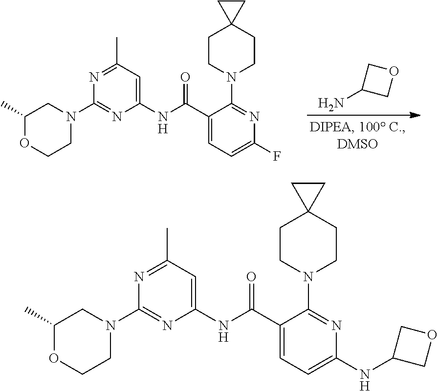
C1(NC(C2=CC=C(F)N=C2N2CCC3(CC2)CC3)=O)=CC(C)=NC(N2CC(C)OCC2)=N1.NC1COC1.C1(NC(C2=CC=C(NC3COC3)N=C2N2CCC3(CC2)CC3)=O)=CC(C)=NC(N2CC(C)OCC2)=N1
